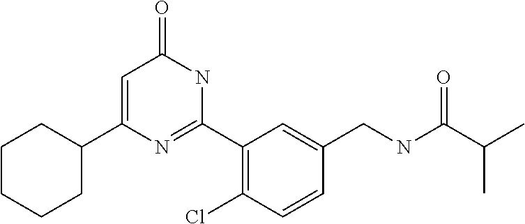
C1(C2=CC(=O)NC(C3=C(Cl)C=CC(CNC(C(C)C)=O)=C3)=N2)CCCCC1
